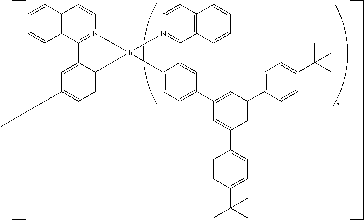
C12=C(C3=N(C=C1)[Ir]1(C4=CC=C(C)C=C34)N3=C(C4=C(C=C3)C=CC=C4)C3=CC(C4=CC(C5=CC=C(C(C)(C)C)C=C5)=CC(C5=CC=C(C(C)(C)C)C=C5)=C4)=CC=C31)C=CC=C2
